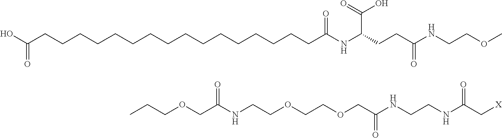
OC(CCCCCCCCCCCCCCCCC(NC(CCC(NCCOC)=O)C(=O)O)=O)=O.C(OCC(NCCOCCOCC(NCCNC(C[X])=O)=O)=O)CC
